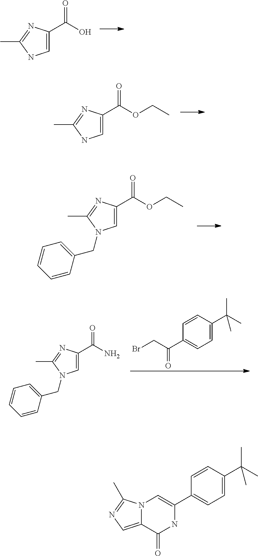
C1(C(O)=O)=CNC(C)=N1.C1(C(OCC)=O)=CNC(C)=N1.C1(C(OCC)=O)=CN(CC2=CC=CC=C2)C(C)=N1.C1(C(N)=O)=CN(CC2=CC=CC=C2)C(C)=N1.C1=C(C(C)(C)C)C=CC(C(CBr)=O)=C1.C1=C(C(C)(C)C)C=CC(C2=CN3C(=CN=C3C)C(=O)N2)=C1
